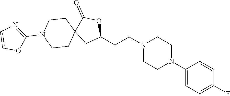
C1(N2CCN(CCC3OC(=O)C4(C3)CCN(C3=NC=CO3)CC4)CC2)=CC=C(F)C=C1
